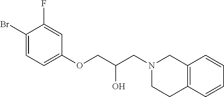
C1(Br)=CC=C(OCC(O)CN2CCC3=C(C2)C=CC=C3)C=C1F
